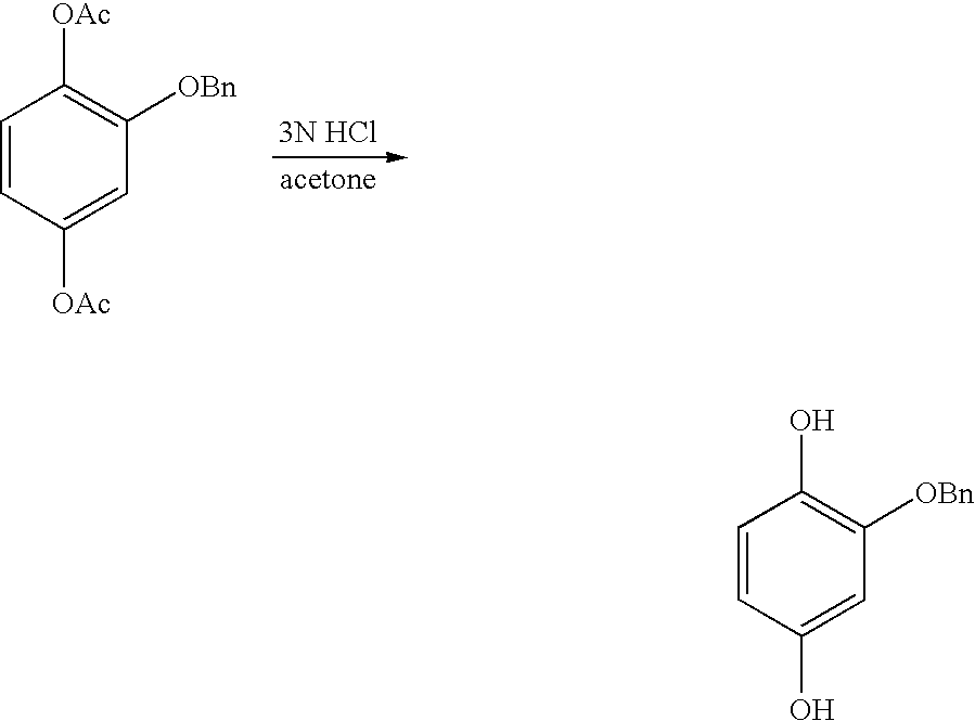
C1=CC([OAc])=CC([OBn])=C1[OAc].[3N HCl].C1=CC(O)=CC([OBn])=C1O
